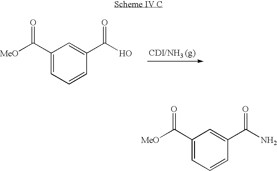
C1(C([MeO])=O)=CC=CC(C(O)=O)=C1.C1(C([MeO])=O)=CC=CC(C(N)=O)=C1
